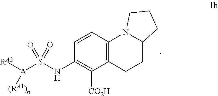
C1=CC2=C(C([CO2H])=C1NS(=O)([A]([RA2])[(RA1)n])=O)CCC1N2CCC1
